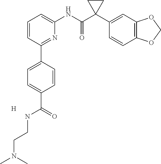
C1=CC(C2=CC=C(C(=O)NCCN(C)C)C=C2)=NC(NC(C2(C3=CC4=C(C=C3)OCO4)CC2)=O)=C1.[H]
